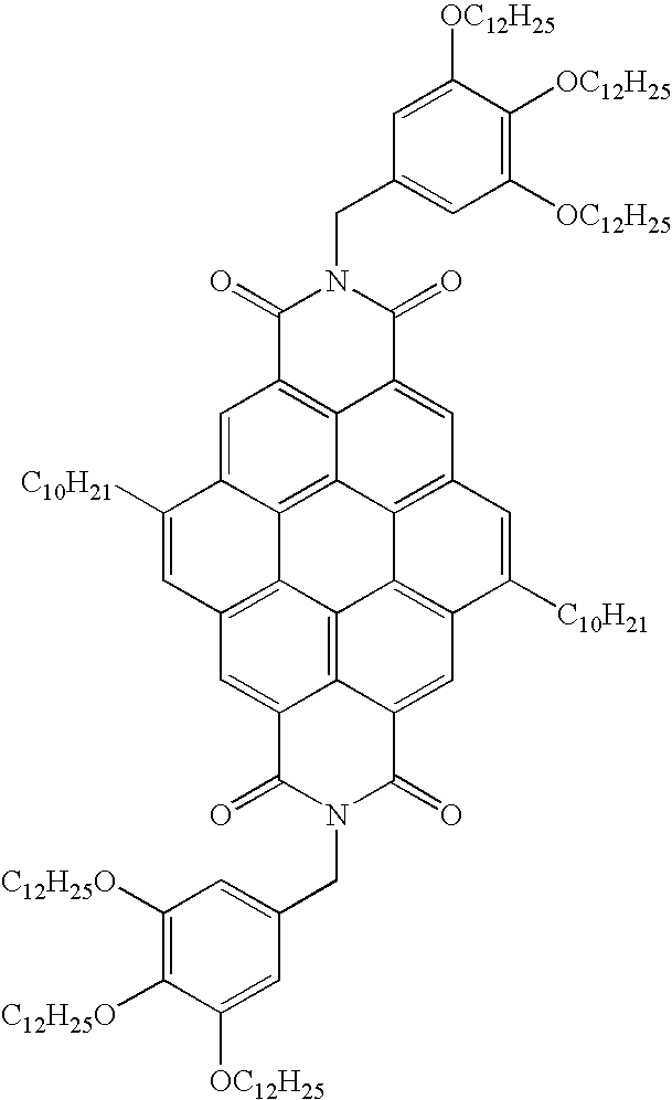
C1([OC12H25])=C([OC12H25])C([OC12H25])=CC(CN2C(=O)C3=C4C(=CC5=C6C4=C4C(=C3)C([C10H21])=CC3=C4C4=C7C(=C3)C(=O)N(CC3=CC([C12H25O])=C([C12H25O])C([OC12H25])=C3)C(=O)C7=CC(=C64)C([C10H21])=C5)C2=O)=C1
